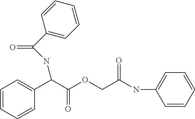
C(OCC(NC1=CC=CC=C1)=O)(=O)C(C1=CC=CC=C1)NC(=O)C1=CC=CC=C1
